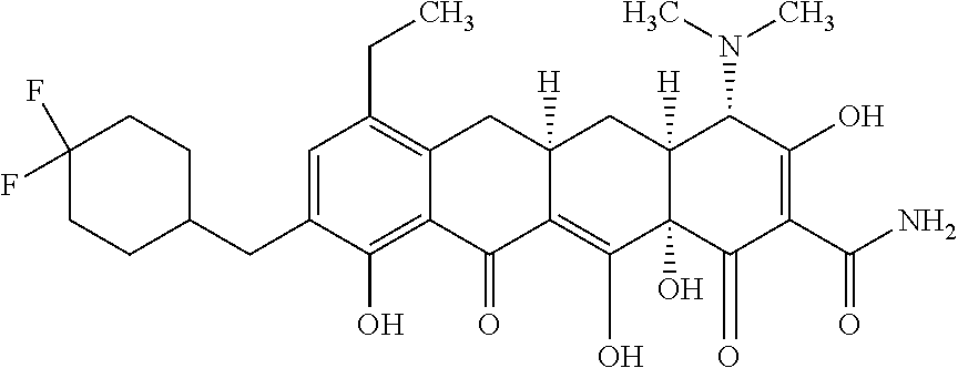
C12=C(O)C(CC3CCC(F)(F)CC3)=CC(CC)=C1CC1([H])C(=C(O)C3(O)C([H])(C1)C(N(C)C)C(O)=C(C(N)=O)C3=O)C2=O
